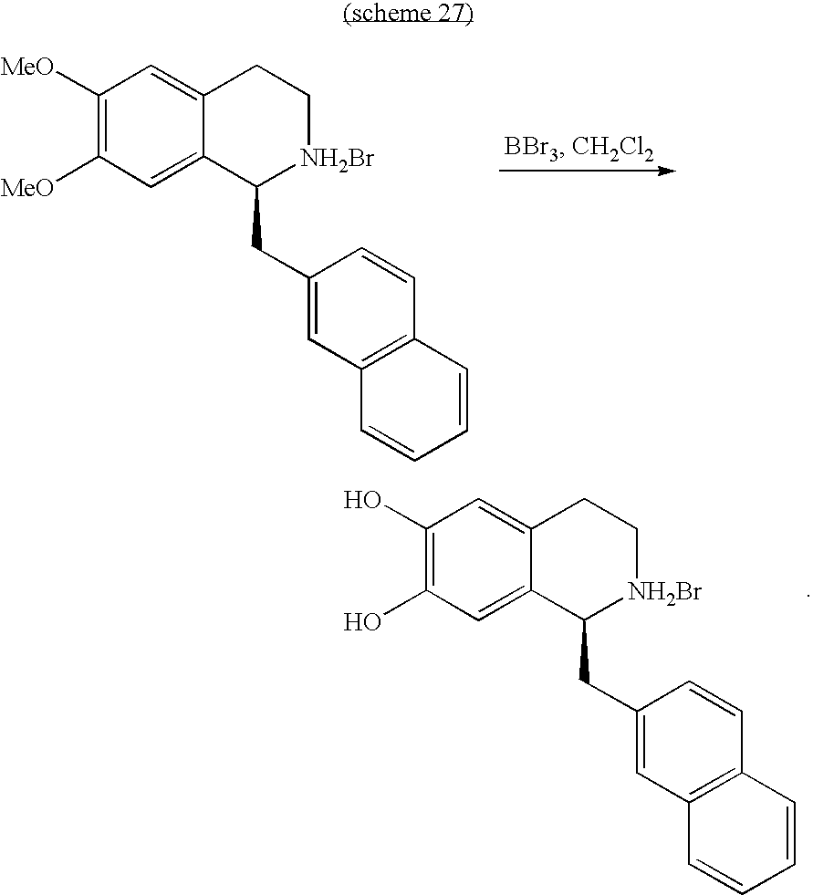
C1([MeO])=C([MeO])C=C2C(=C1)CC[NH2Br]C2CC1=CC2=C(C=C1)C=CC=C2.C1(O)=C(O)C=C2C(=C1)CC[NH2Br]C2CC1=CC2=C(C=C1)C=CC=C2
